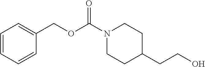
C1=CC=CC(COC(N2CCC(CCO)CC2)=O)=C1
